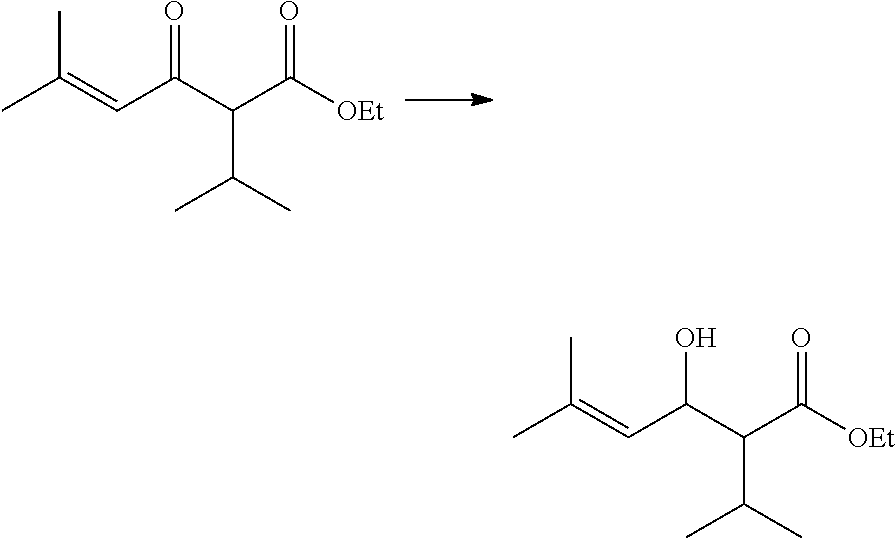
CC(=CC(C(C([OEt])=O)C(C)C)=O)C.CC(=CC(C(C([OEt])=O)C(C)C)O)C
